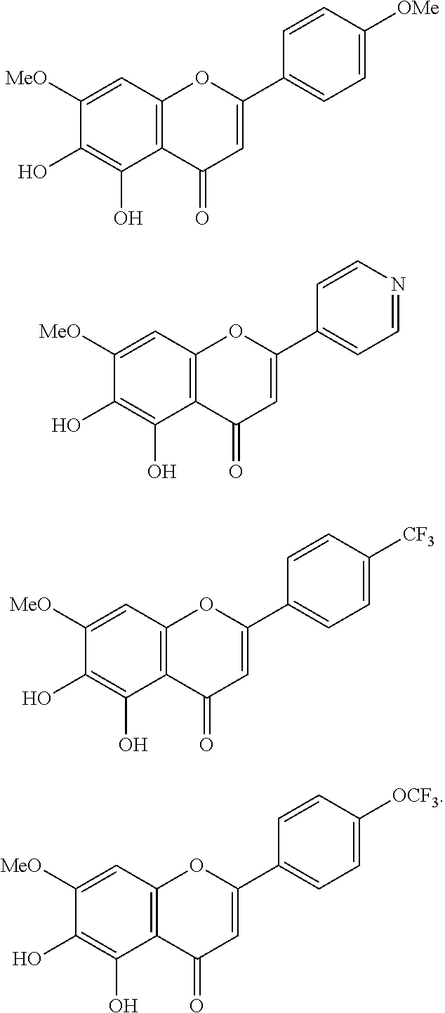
C1=C([MeO])C(O)=C(O)C2=C1OC(C1=CC=C([OCF3])C=C1)=CC2=O.C1=C([MeO])C(O)=C(O)C2=C1OC(C1=CC=C([OMe])C=C1)=CC2=O.C1=C([MeO])C(O)=C(O)C2=C1OC(C1=CC=NC=C1)=CC2=O.C1=C([MeO])C(O)=C(O)C2=C1OC(C1=CC=C([CF3])C=C1)=CC2=O
